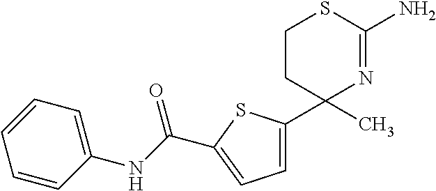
C1CC(C)(C2=CC=C(C(NC3=CC=CC=C3)=O)S2)N=C(N)S1
